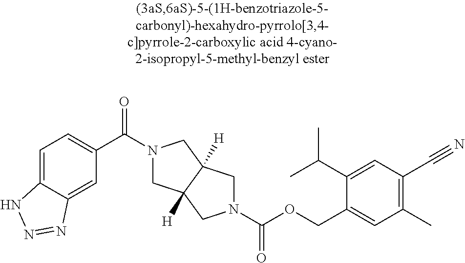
C1(C(=O)N2CC3([H])C([H])(C2)CN(C(=O)OCC2=CC(C)=C(C#N)C=C2C(C)C)C3)=CC=C2C(=C1)N=NN2
